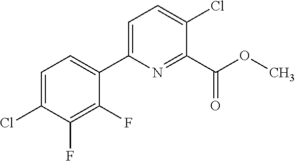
C1(F)=C(F)C(Cl)=CC=C1C1=CC=C(Cl)C(C(OC)=O)=N1
